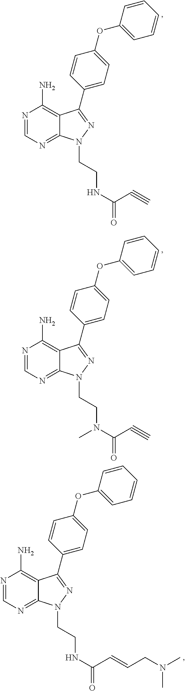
N1=CN=C2C(=C1N)C(C1=CC=C(OC3=CC=CC=C3)C=C1)=NN2CCN(C(=O)C#C)C.N1=CN=C2C(=C1N)C(C1=CC=C(OC3=CC=CC=C3)C=C1)=NN2CCNC(=O)C=CCN(C)C.N1=CN=C2C(=C1N)C(C1=CC=C(OC3=CC=CC=C3)C=C1)=NN2CCNC(=O)C#C
